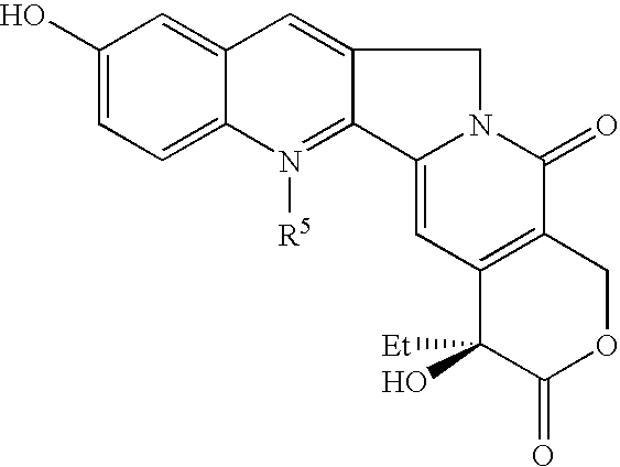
C1(O)=CC=C2C(=C1)C=C1C(=N2[R5])C2=CC3=C(C(=O)N2C1)COC(=O)C3([Et])O
